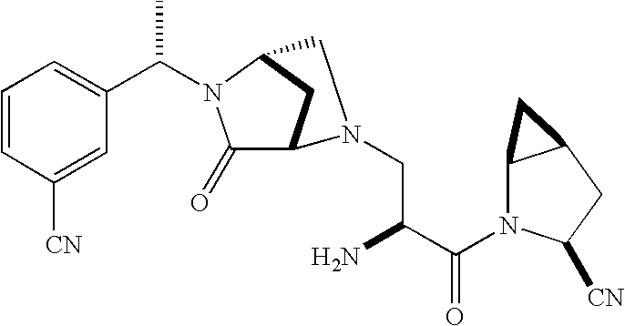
C1=CC=C(C(N2C(=O)C3CC2CN3CC(N)C(N2C3C(CC2[CN])C3)=O)C)C=C1[CN]
